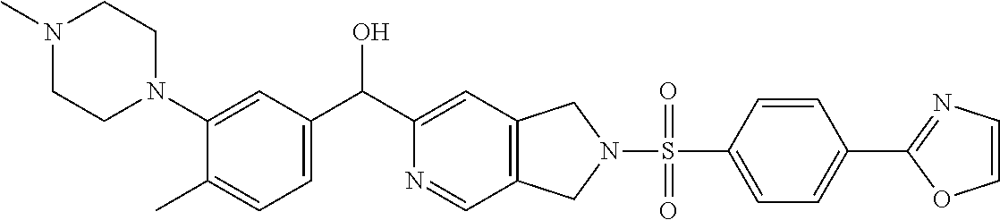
C1=C(N2CCN(C)CC2)C(C)=CC=C1C(C1=CC2=C(C=N1)CN(S(=O)(C1=CC=C(C3=NC=CO3)C=C1)=O)C2)O
